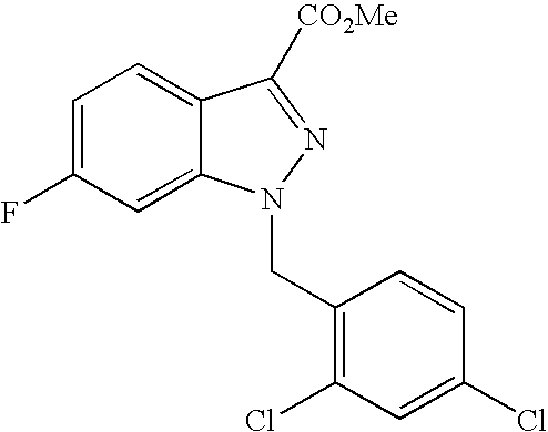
C1=C(F)C=C2C(=C1)C([CO2Me])=NN2CC1=C(Cl)C=C(Cl)C=C1
